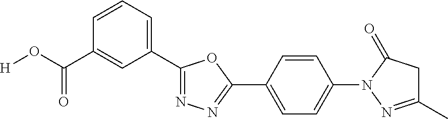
[H]OC(C1=CC(C2=NN=C(C3=CC=C(N4C(=O)CC(C)=N4)C=C3)O2)=CC=C1)=O
